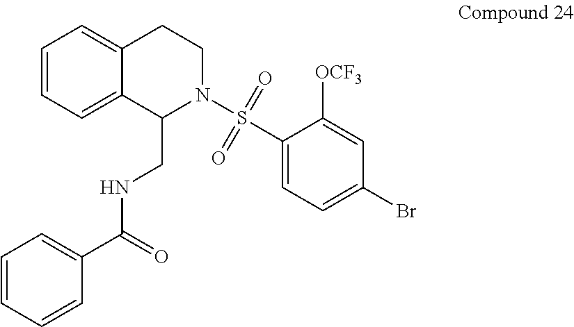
C1=CC=C2C(=C1)CCN(S(=O)(=O)C1=CC=C(Br)C=C1[OCF3])C2CNC(C1=CC=CC=C1)=O
